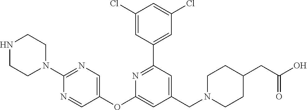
C1(Cl)=CC(C2=NC(OC3=CN=C(N4CCNCC4)N=C3)=CC(CN3CCC(CC(O)=O)CC3)=C2)=CC(Cl)=C1
